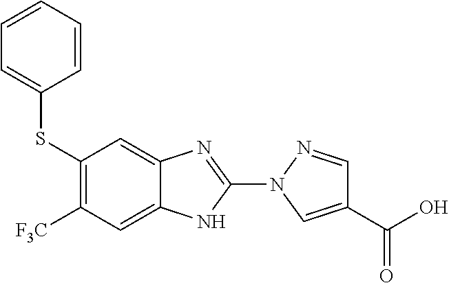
C1(SC2=CC=CC=C2)=C([F3C])C=C2C(=C1)N=C(N1C=C(C(=O)O)C=N1)N2
